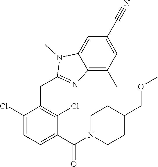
C1(Cl)=CC=C(C(=O)N2CCC(COC)CC2)C(Cl)=C1CC1=NC2=C(C)C=C(C#N)C=C2N1C
